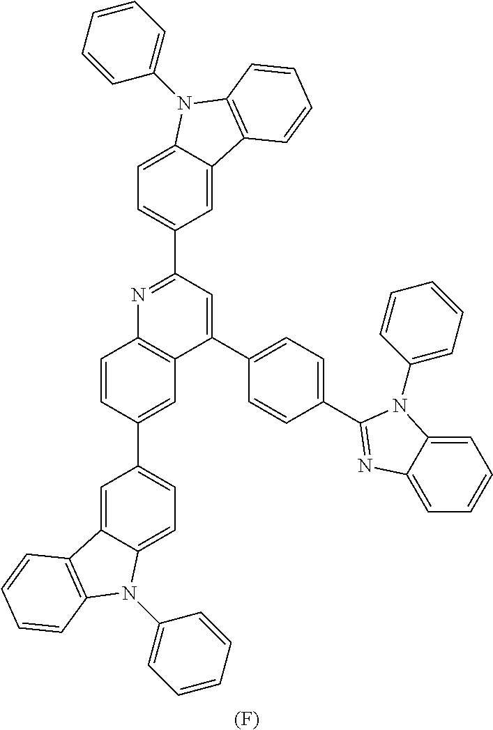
[(F)].C1(C2=CC=C3C(=C2)C2=C(N3C3=CC=CC=C3)C=CC=C2)=CC2=C(C=C1)N=C(C1=CC=C3C(=C1)C1=C(N3C3=CC=CC=C3)C=CC=C1)C=C2C1=CC=C(C2=NC3=CC=CC=C3N2C2=CC=CC=C2)C=C1
